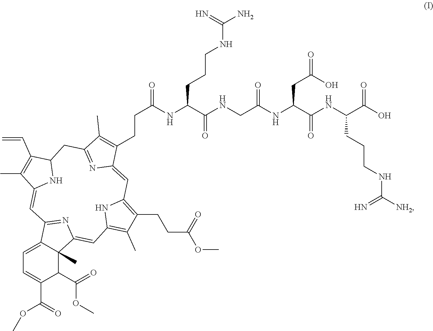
C(C(NC(C(NCC(NC(C(NC(C(O)=O)CCCNC([NH2])=N)=O)CC(O)=O)=O)=O)CCCNC(=N)N)=O)CC1=C(C)C2=NC1=CC1=C(CCC(OC)=O)C(C)=C(C=C3N=C(C4=CC=C(C(OC)=O)C(C(=O)OC)C34C)C=C3NC(C(C=C)=C3C)C2)N1
